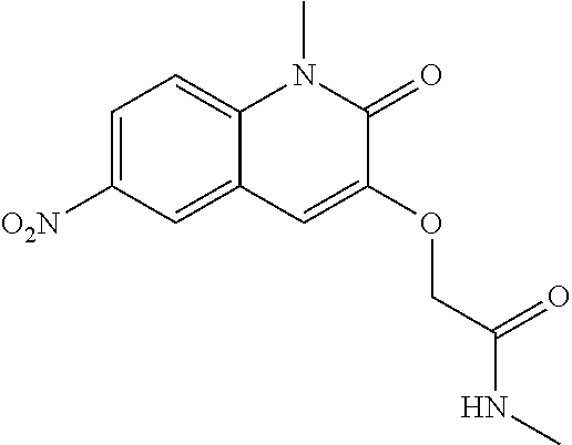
C1=C([O2N])C=C2C(=C1)N(C)C(=O)C(OCC(NC)=O)=C2
